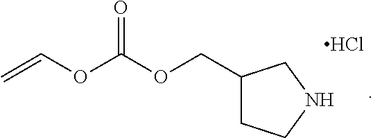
C1(COC(OC=C)=O)CCNC1.Cl
